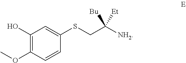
O(C)C1=C(O)C=C(SCC([NH2])([Bu])[Et])C=C1
